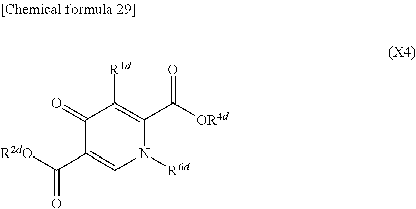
[R2dO]C(C1=CN([R6d])C(C([OR4d])=O)=C([R1d])C1=O)=O
